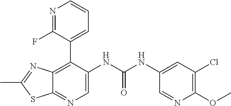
C12=C(C3=CC=CN=C3F)C(NC(NC3=CC(Cl)=C(OC)N=C3)=O)=CN=C1SC(C)=N2
